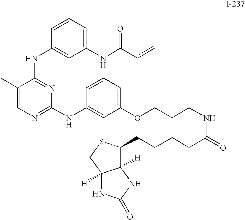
C1(C)=CN=C(NC2=CC(OCCCNC(CCCCC3C4([H])C([H])(CS3)NC(=O)N4)=O)=CC=C2)N=C1NC1=CC(NC(C=C)=O)=CC=C1
